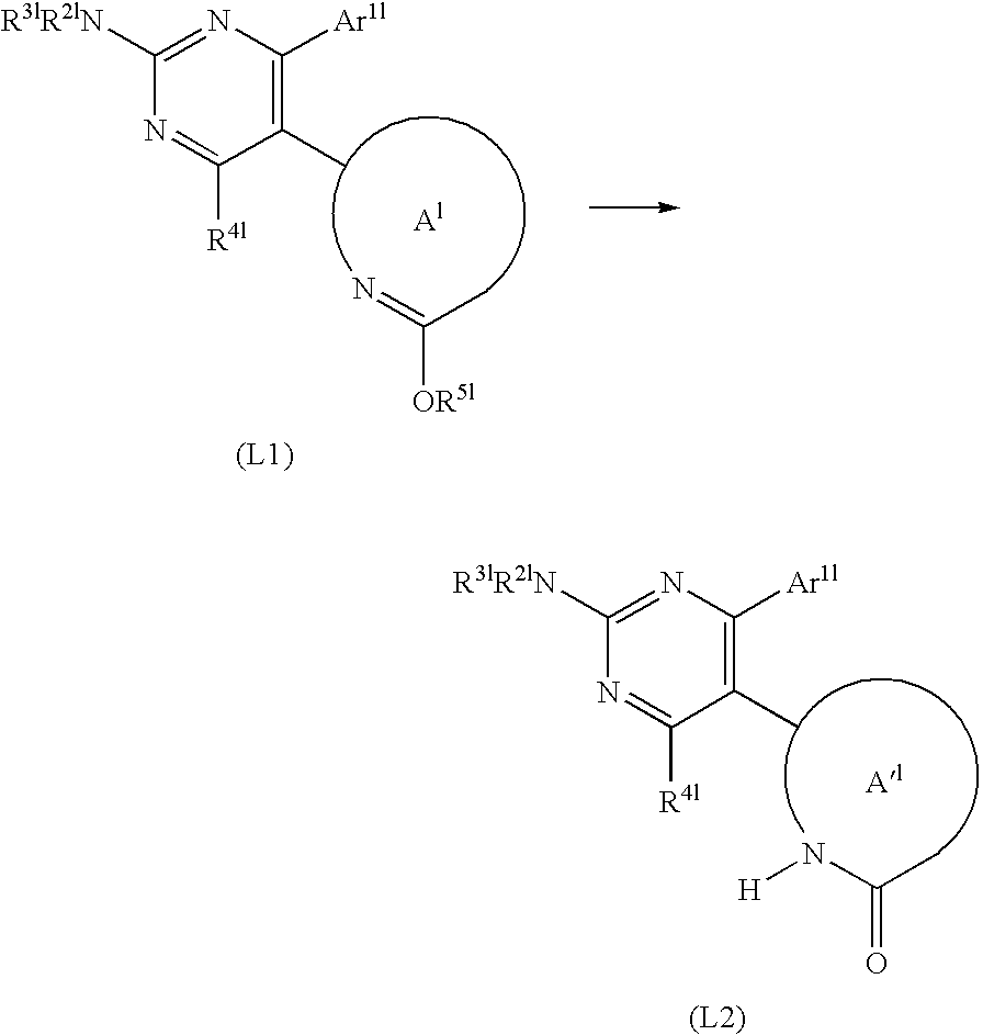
N=C(C)[OR5l].CC1=C([Ar1l])N=C([R3lR2lN])N=C1[R4l].[Al].[(L1)].N(C(C)=O)[H].CC1=C([Ar1l])N=C([R3lR2lN])N=C1[R4l].[Al].[(L2)]
